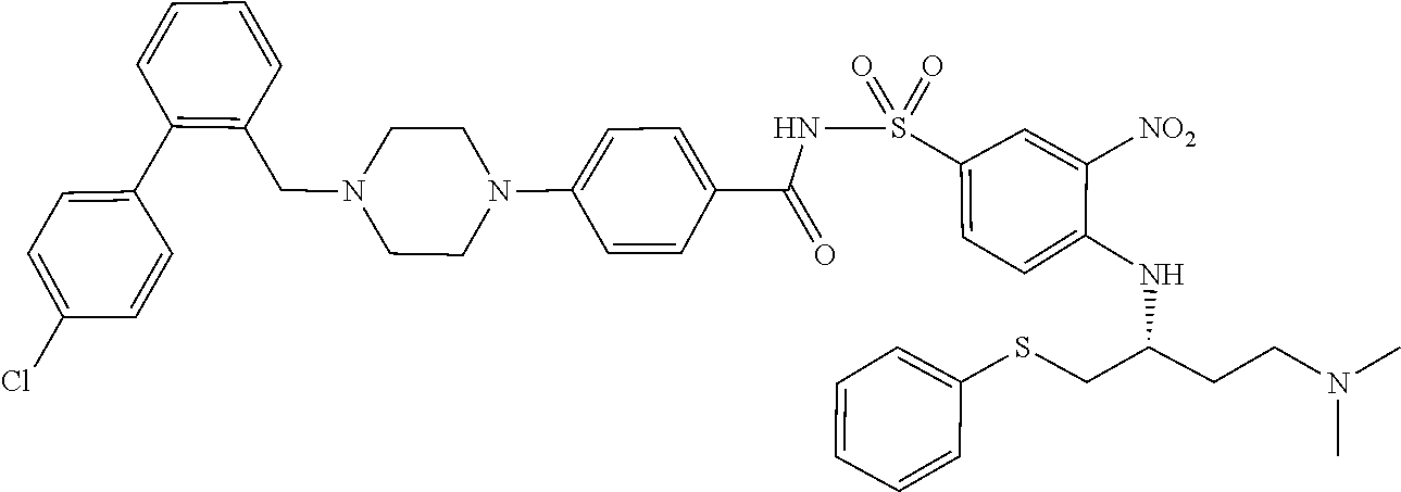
CN(C)CCC(CSC1=CC=CC=C1)NC1=CC=C(S(=O)(=O)NC(C2=CC=C(N3CCN(CC4=C(C5=CC=C(Cl)C=C5)C=CC=C4)CC3)C=C2)=O)C=C1[NO2]
